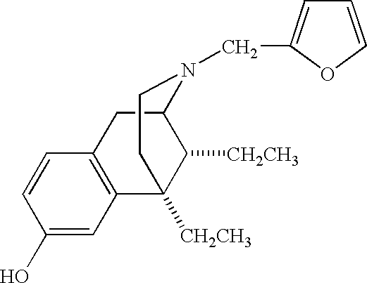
C1(O)=CC2=C(C=C1)CC1C([CH2CH3])C2([CH2CH3])CCN1CC1=CC=CO1
